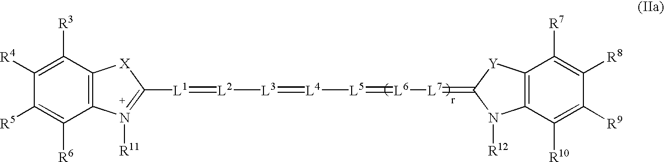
C12=C(C([R3])=C([R4])C([R5])=C1[R6])[X]C([L1]=[L2][L3]=[L4][L5]=[L6][L7]=C1N([R12])C3=C([Y]1)C([R7])=C([R8])C([R9])=C3[R10])=[N+]2[R11]
